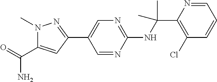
C1(NC(C2=C(Cl)C=CC=N2)(C)C)=NC=C(C2=NN(C)C(C(=O)N)=C2)C=N1
